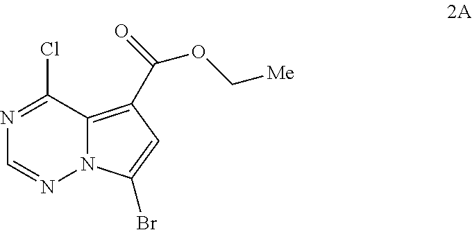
N1=C(Cl)C2=C(C(=O)OC[Me])C=C(Br)N2N=C1
